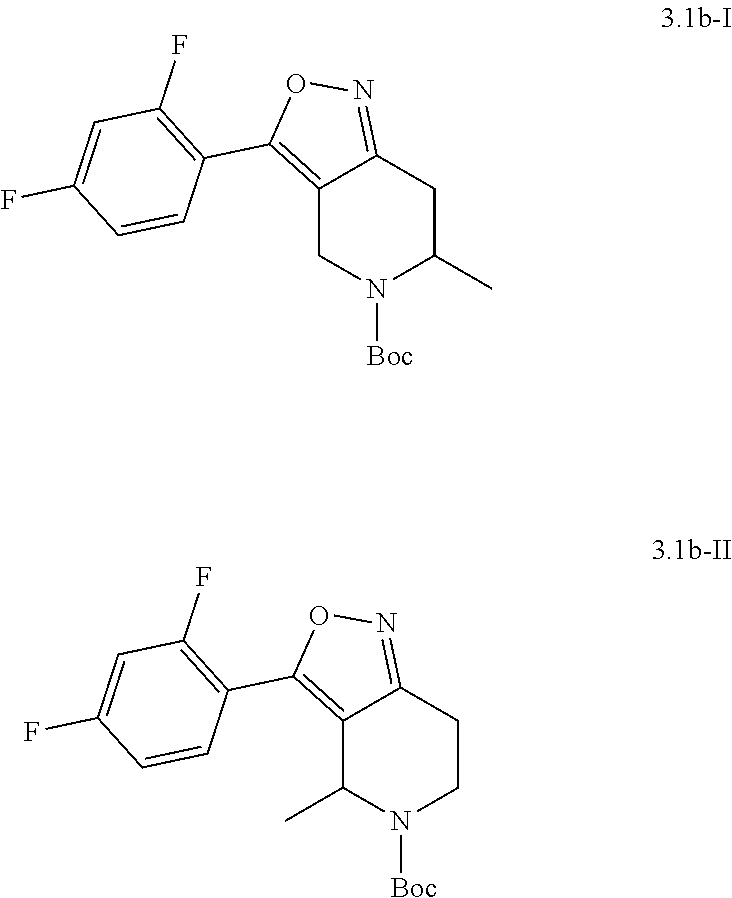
C12=C(C3=C(F)C=C(F)C=C3)ON=C1CC(C)N([Boc])C2.C12=C(C3=C(F)C=C(F)C=C3)ON=C1CCN([Boc])C2C
